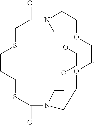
C1(=O)N2CCOCCOCCN(C(=O)SCCCSC1)CCOCCOCC2
